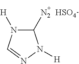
C1([N2])N([H])C=NN1[H].[HSO4]
